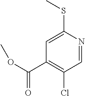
C1=C(SC)N=CC(Cl)=C1C(OC)=O
